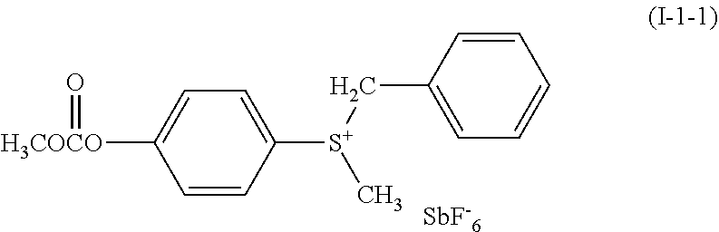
C1=CC=CC=C1C[S+](C1=CC=C([H3COCO]=O)C=C1)C.[SbF-6]
